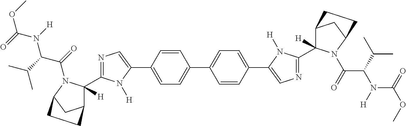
COC(=O)N([H])C(C(C)C)C(=O)N1C(C2=NC=C(C3=CC=C(C4=CC=C(C5=CN=C(C6([H])C7CC(N6C(=O)C(C(C)C)N([H])C(=O)OC)CC7)N5[H])C=C4)C=C3)N2[H])([H])C2CC1CC2
